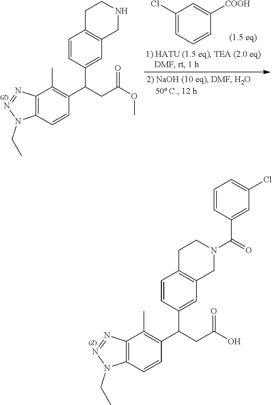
C12=C(C=CC(C(CC(O)=O)C3=CC4=C(C=C3)CCN(C(C3=CC(Cl)=CC=C3)=O)C4)=C1C)N(CC)N=N2.C12=C(C=CC(C(CC(OC)=O)C3=CC4=C(C=C3)CCNC4)=C1C)N(CC)N=N2.C1(Cl)=CC=CC([COOH])=C1
